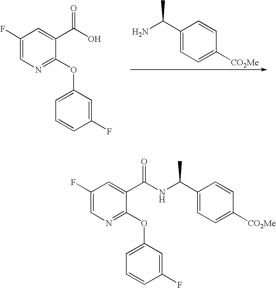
C1(C(N)C)=CC=C([CO2Me])C=C1.C1(F)=CN=C(OC2=CC=CC(F)=C2)C(C(O)=O)=C1.C1(F)=CN=C(OC2=CC=CC(F)=C2)C(C(NC(C2=CC=C([CO2Me])C=C2)C)=O)=C1
